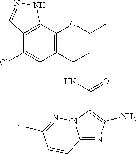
C12=C(C(OCC)=C(C(C)NC(=O)C3=C(N)N=C4N3N=C(Cl)C=C4)C=C1Cl)NN=C2
